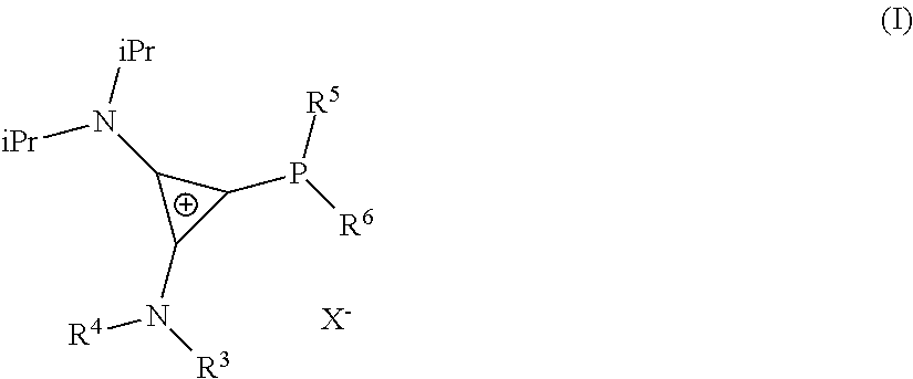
C1(N([iPr])[iPr])C(N([R3])[R4])C1P([R6])[R5].[X-]
